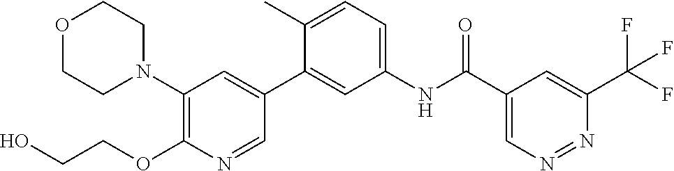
O1CCN(C2=C(OCCO)N=CC(C3=CC(NC(C4=CN=NC(C(F)(F)F)=C4)=O)=CC=C3C)=C2)CC1
